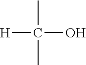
C(O)(C)(C)[H]
